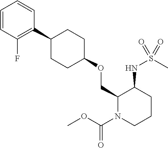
C1(OCC2N(C(OC)=O)CCCC2NS(=O)(C)=O)CCC(C2=C(F)C=CC=C2)CC1
